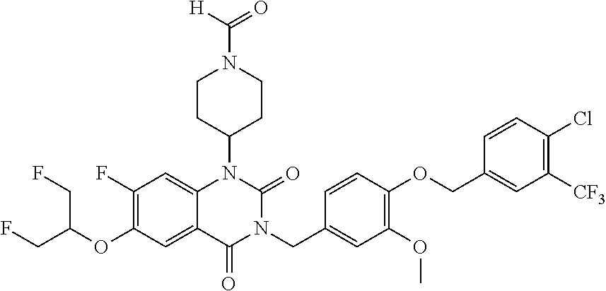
C12=CC(F)=C(OC(CF)CF)C=C1C(=O)N(CC1=CC(OC)=C(OCC3=CC([CF3])=C(Cl)C=C3)C=C1)C(=O)N2C1CCN(C([H])=O)CC1
